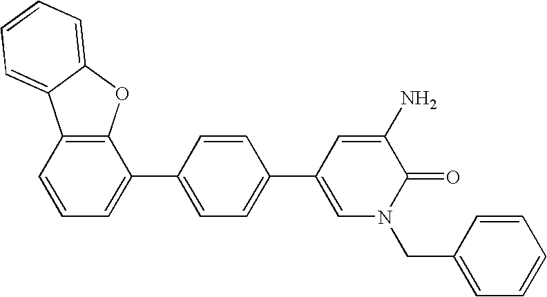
C12=C(C=CC=C1C1=CC=C(C3=CN(CC4=CC=CC=C4)C(=O)C(N)=C3)C=C1)C1=CC=CC=C1O2
